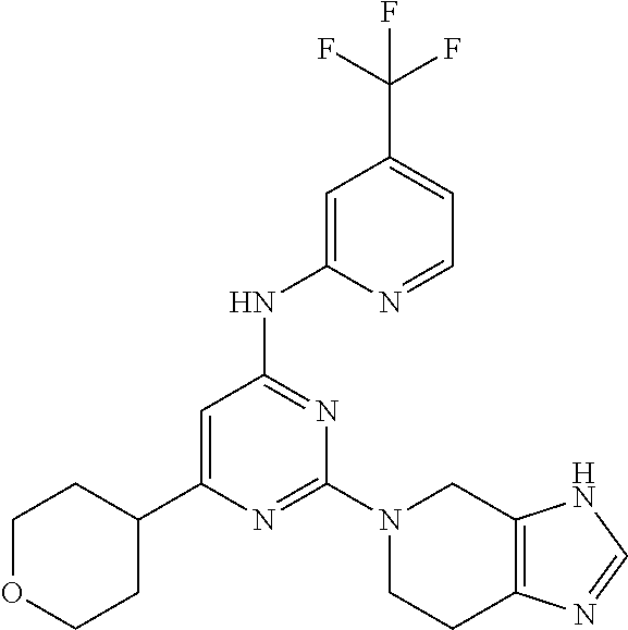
C1=C(C2CCOCC2)N=C(N2CCC3=C(C2)NC=N3)N=C1NC1=CC(C(F)(F)F)=CC=N1
